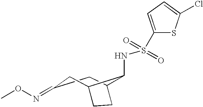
C1(S(NC2C3CC(=NOC)CC2CC3)(=O)=O)=CC=C(Cl)S1
